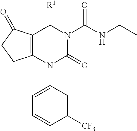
C12=C(N(C3=CC=CC([CF3])=C3)C(=O)N(C(NCC)=O)C1[R1])CCC2=O
